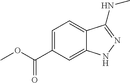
C1=C(C(OC)=O)C=C2C(=C1)C(NC)=NN2
